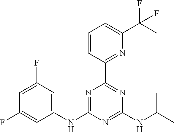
C1=CC(C2=NC(NC(C)C)=NC(NC3=CC(F)=CC(F)=C3)=N2)=NC(C(C)(F)F)=C1
